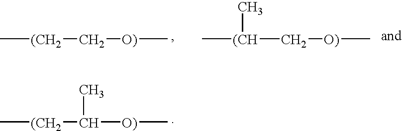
C[(CH2]C([O)]C)C.C[(CH2]C[O)]C.C[(CH](C[O)]C)C
